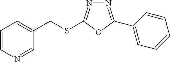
N1=C(C2=CC=CC=C2)OC(SCC2=CC=CN=C2)=N1
